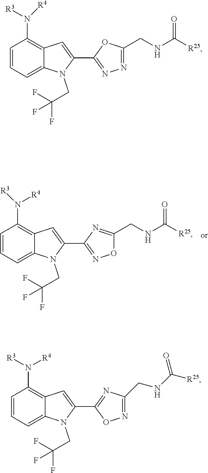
C1=CC=C2C(=C1N([R4])[R3])C=C(C1=NOC(CNC([R25])=O)=N1)N2CC(F)(F)F.C1=CC=C2C(=C1N([R3])[R4])C=C(C1=NN=C(CNC([R25])=O)O1)N2CC(F)(F)F.C1=CC=C2C(=C1N([R3])[R4])C=C(C1=NC(CNC([R25])=O)=NO1)N2CC(F)(F)F
